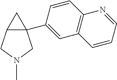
C12(C3=CC4=C(C=C3)N=CC=C4)C(CN(C)C1)C2
